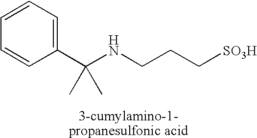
C(NCCC[SO3H])(C1=CC=CC=C1)(C)C
